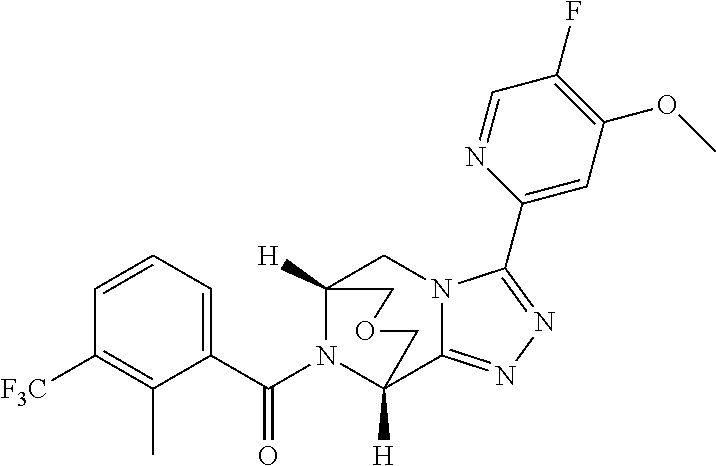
C12([H])N(C(C3=CC=CC([F3C])=C3C)=O)C([H])(C3=NN=C(C4=CC(OC)=C(F)C=N4)N3C1)COC2
